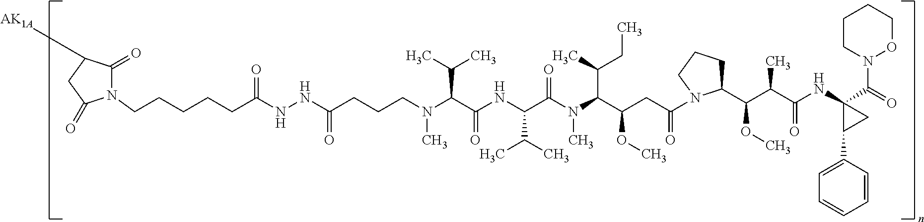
N1(CCCCCC(NNC(CCCN(C(C(NC(C(N(C(C(CC(=O)N2C(C(C(C(NC3(C(=O)N4OCCCC4)CC3C3=CC=CC=C3)=O)C)OC)CCC2)OC)C(C)CC)C)=O)C(C)C)=O)C(C)C)C)=O)=O)C(=O)C([AK1A])CC1=O
